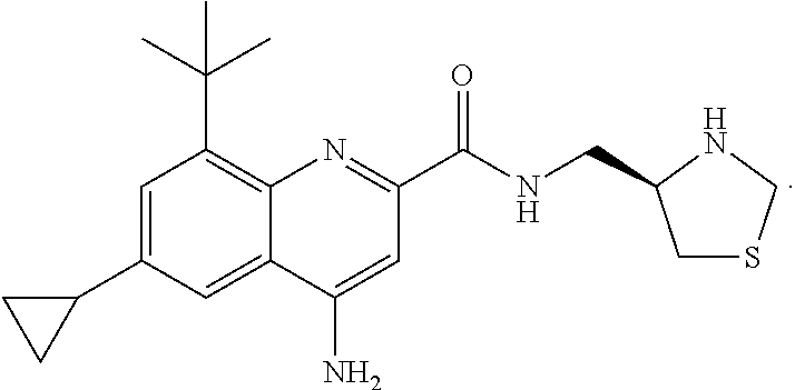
C12=C(C(C)(C)C)C=C(C3CC3)C=C1C(N)=CC(C(NCC1CSCN1)=O)=N2
